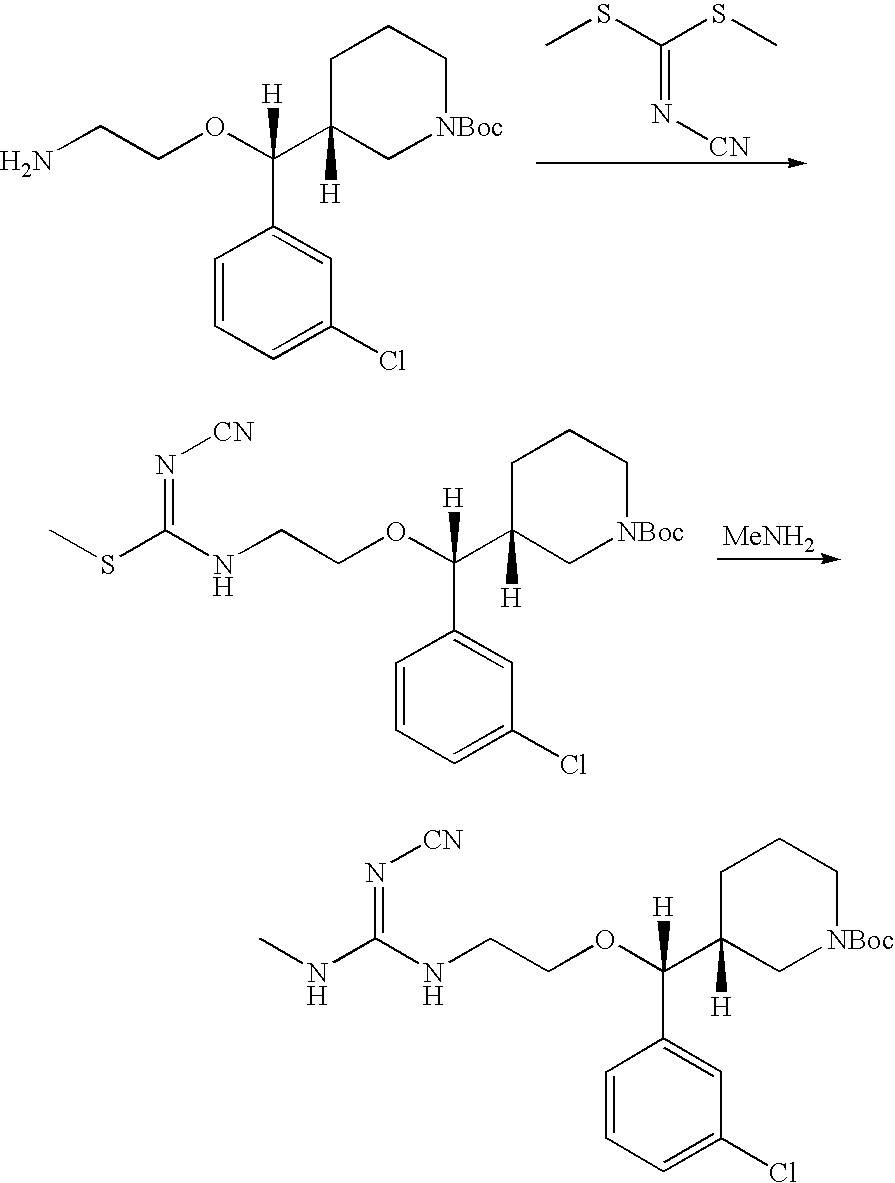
C1C(C(C2=CC(Cl)=CC=C2)(OCCN)[H])([H])C[NBoc]CC1.CSC(=N[CN])SC.C1C(C(C2=CC(Cl)=CC=C2)(OCCNC(=N[CN])SC)[H])([H])C[NBoc]CC1.[MeNH2].C1C(C(C2=CC(Cl)=CC=C2)(OCCNC(=N[CN])NC)[H])([H])C[NBoc]CC1
